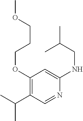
COCCCOC1=C(C(C)C)C=NC(NCC(C)C)=C1
